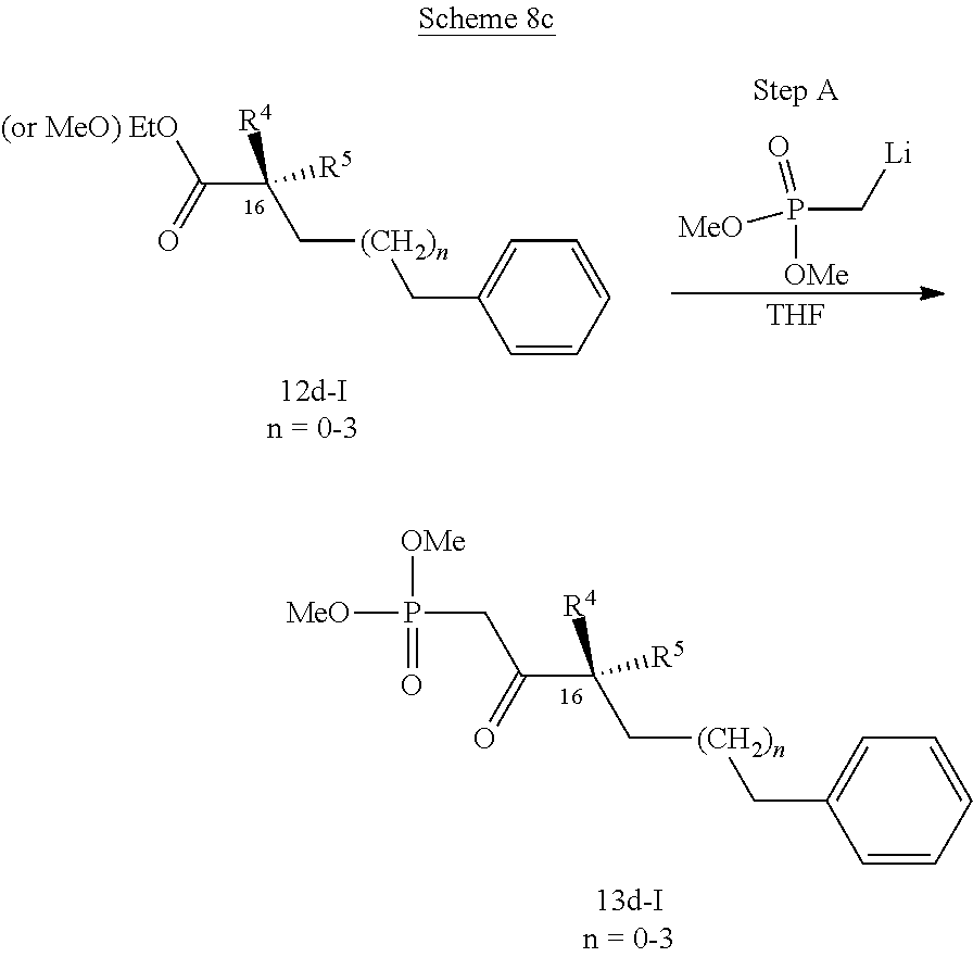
[(CH2)n](CC(C(=O)CP([OMe])([MeO])=O)([R4])[R5])CC1=CC=CC=C1.[(CH2)n](CC(C(=O)[(or MeO) EtO])([R4])[R5])CC1=CC=CC=C1.P([OMe])(C[Li])([MeO])=O.[THF]
